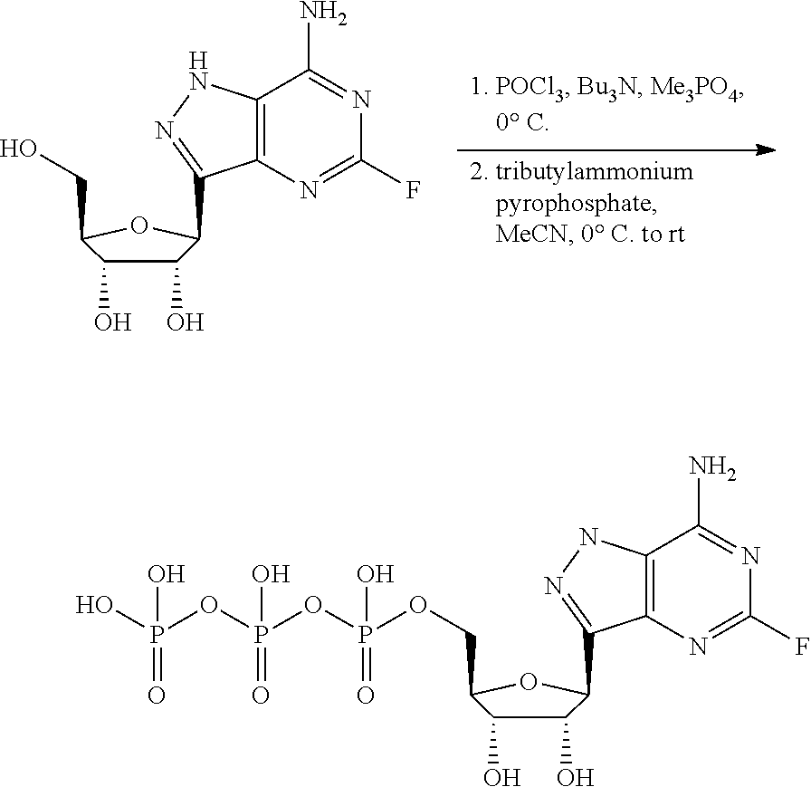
C12=C(N=C(F)N=C1N)C(C1OC(CO)C(O)C1O)=NN2.C12=C(N=C(F)N=C1N)C(C1OC(COP(=O)(OP(=O)(OP(=O)(O)O)O)O)C(O)C1O)=NN2
